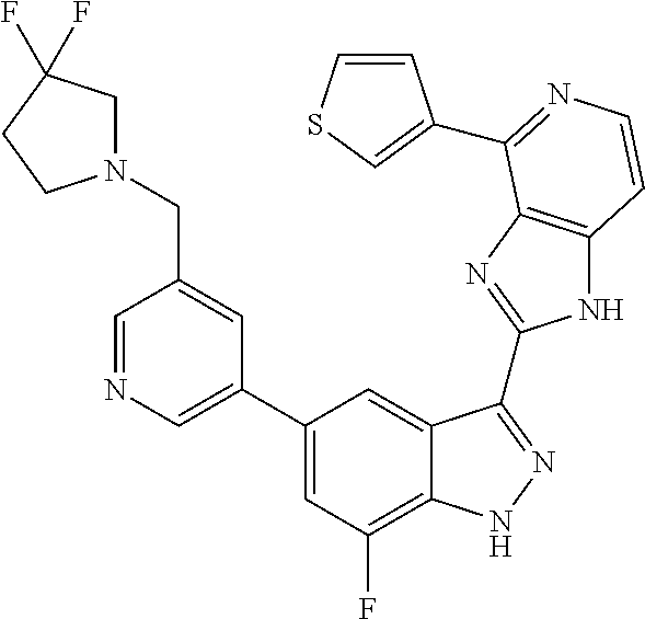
C1=C(C2=CC(F)=C3C(=C2)C(C2=NC4=C(N2)C=CN=C4C2=CSC=C2)=NN3)C=C(CN2CC(F)(F)CC2)C=N1
